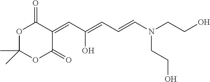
OCCN(C=CC=C(C=C1C(=O)OC(C)(C)OC1=O)O)CCO
